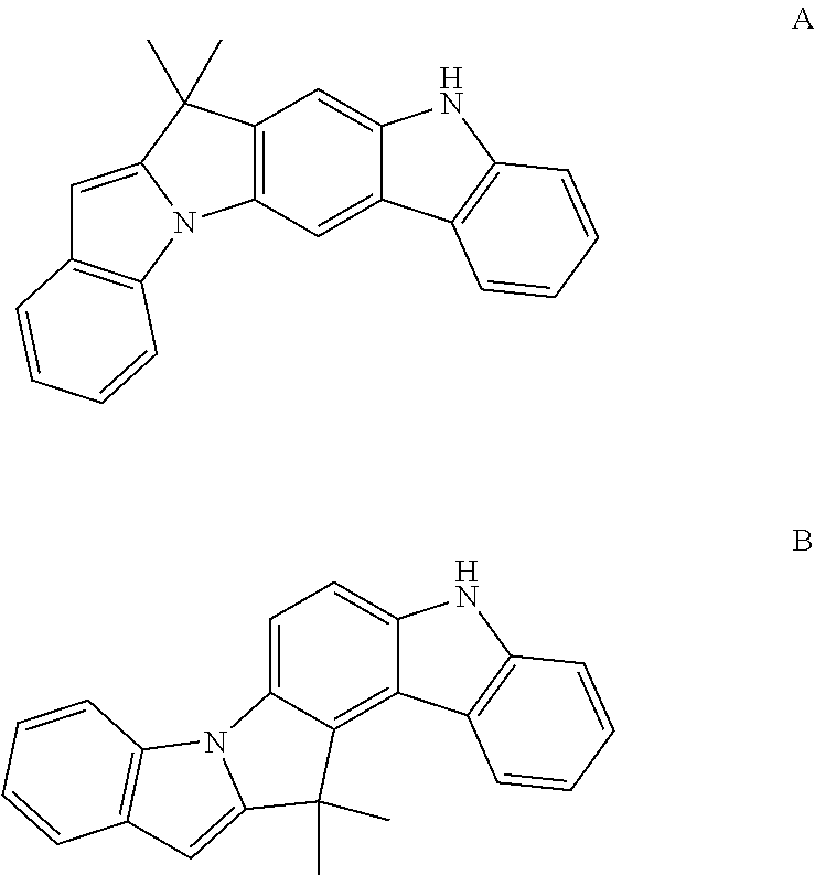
C12=C(C=C3C(=C1)[HN]C1=C3C=CC=C1)N1C(=CC3=C1C=CC=C3)C2(C)C.C1=C2C(=C3C(=C1)[HN]C1=C3C=CC=C1)C(C)(C)C1=CC3=C(N21)C=CC=C3
